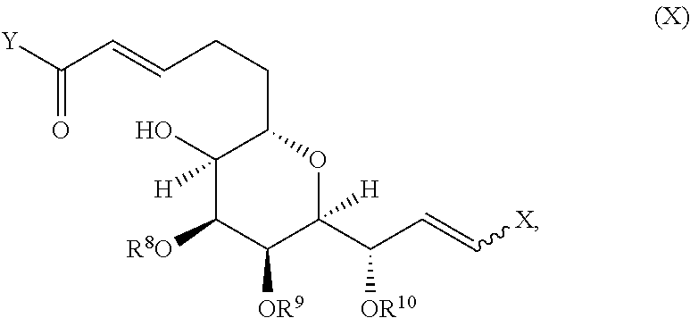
C(CCC1C(O)([H])C([R8O])C([OR9])C(C(C=C[X])[OR10])([H])O1)=CC(=O)[Y]
